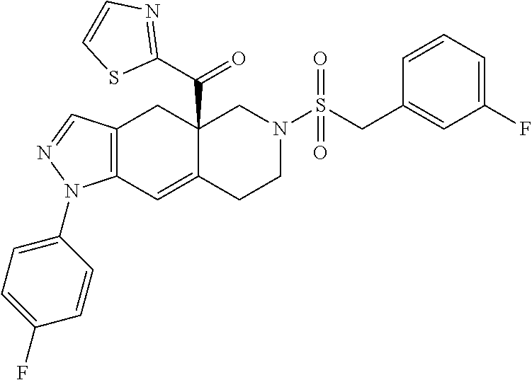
C12=C(C=C3C(C(C4=NC=CS4)=O)(C1)CN(S(CC1=CC(F)=CC=C1)(=O)=O)CC3)N(C1=CC=C(F)C=C1)N=C2
